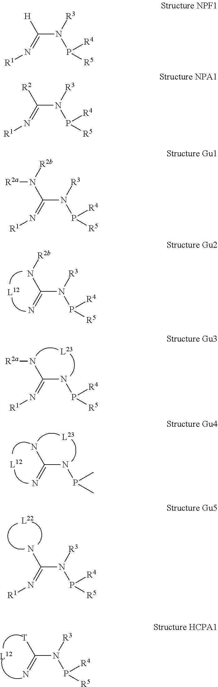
N(C(=N)N([R3])P([R5])[R4])[R2b].N(C(=N[R1])NP([R5])[R4])[R2a].NC(=N)NP(C)C.NC(=N[R1])N([R3])P([R5])[R4].[T]C(=N)N([R3])P([R5])[R4].[H]C(=N[R1])N([R3])P([R5])[R4].[R2]C(=N[R1])N([R3])P([R5])[R4].N(C(=N[R1])N([R3])P([R5])[R4])([R2b])[R2a]
